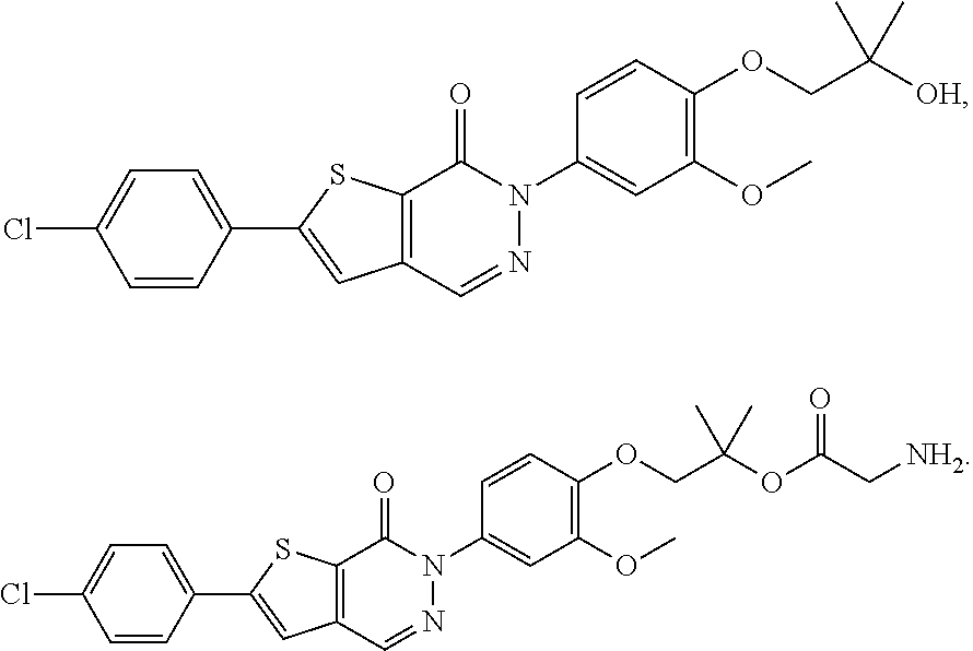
C1=CC(C2=CC3=C(S2)C(=O)N(C2=CC(OC)=C(OCC([OH])(C)C)C=C2)N=C3)=CC=C1Cl.C1=CC(C2=CC3=C(S2)C(=O)N(C2=CC(OC)=C(OCC(OC(C[NH2])=O)(C)C)C=C2)N=C3)=CC=C1Cl
